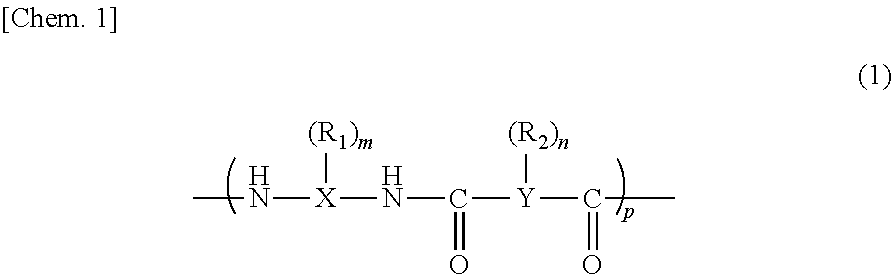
CN[X]([(R1)m])NC([Y](C(=O)C)[(R2)n])=O
